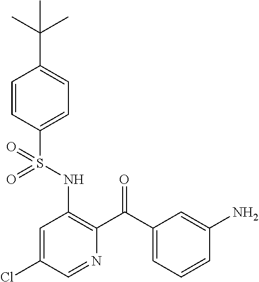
C1=CC(S(NC2=C(C(C3=CC=CC(N)=C3)=O)N=CC(Cl)=C2)(=O)=O)=CC=C1C(C)(C)C
